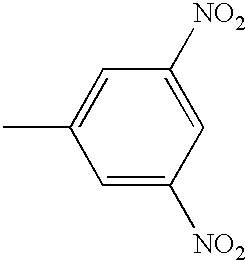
C1=C([NO2])C=C([NO2])C=C1C
